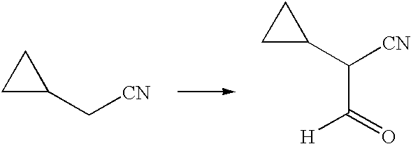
C1(C[CN])CC1.C1(C([CN])C(=O)[H])CC1
